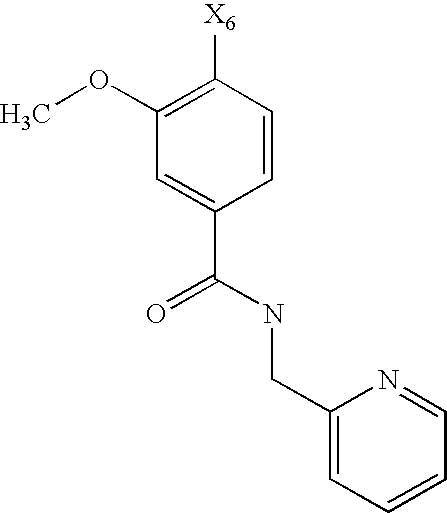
COC1=C([X6])C=CC(C(NCC2=CC=CC=N2)=O)=C1
